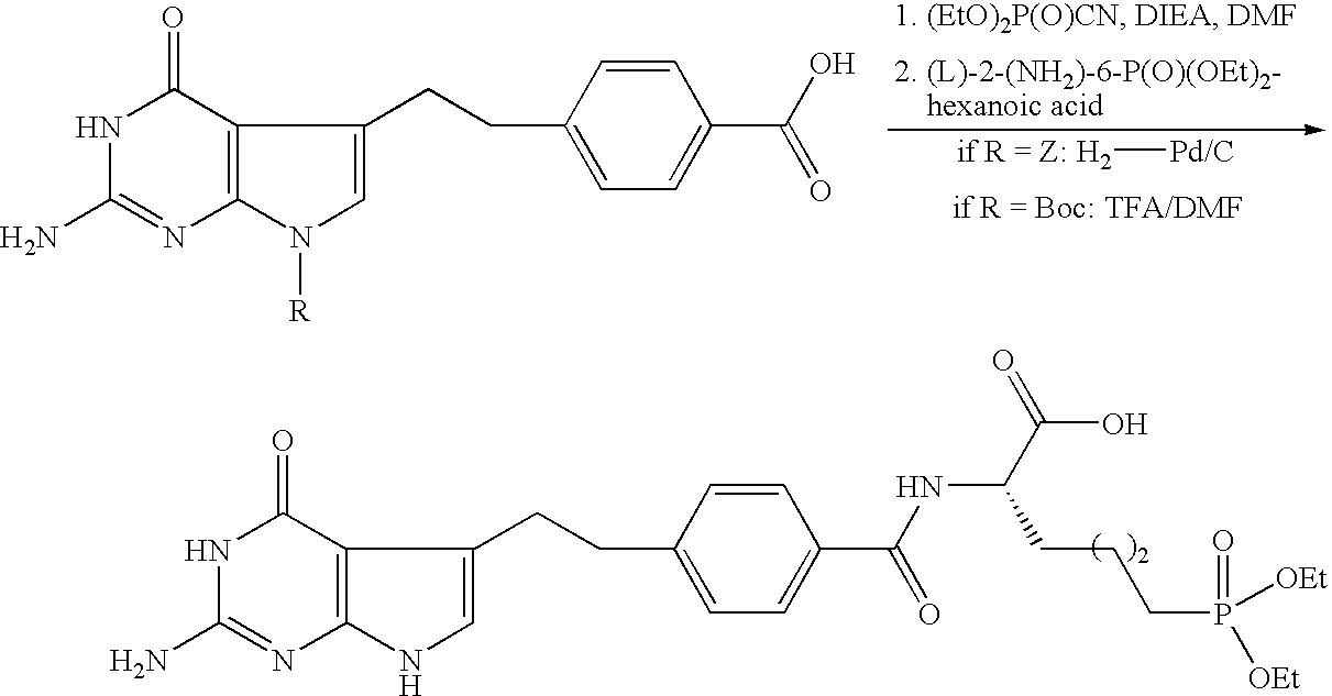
[if R = Z: H2][Pd/C].C1(=O)NC(N)=NC2=C1C(CCC1=CC=C(C(O)=O)C=C1)=CN2[R].C1(=O)NC(N)=NC2=C1C(CCC1=CC=C(C(NC(CCCP([OEt])(=O)[OEt])C(O)=O)=O)C=C1)=CN2
